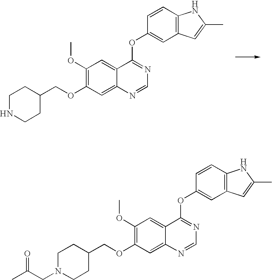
C1NCCC(COC2=C(OC)C=C3C(=C2)N=CN=C3OC2=CC3=C(C=C2)NC(C)=C3)C1.C1N(CC(=O)C)CCC(COC2=C(OC)C=C3C(=C2)N=CN=C3OC2=CC3=C(C=C2)NC(C)=C3)C1
